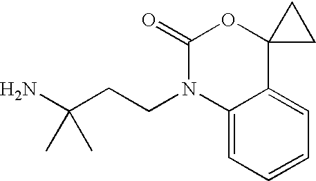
C(CCN1C2=CC=CC=C2C2(OC1=O)CC2)(N)(C)C
